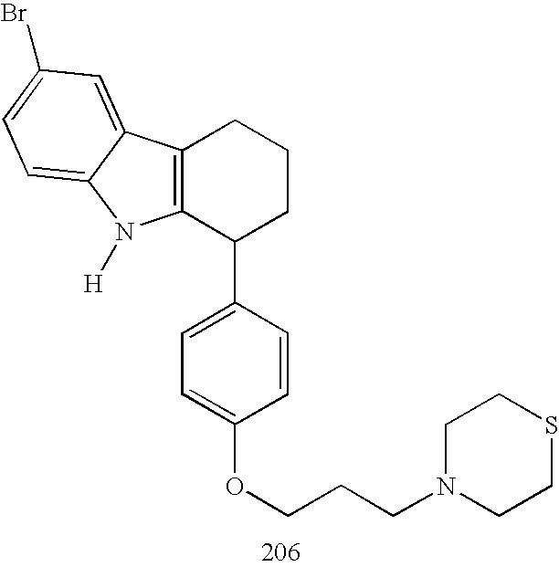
C12=C(C(C3=CC=C(OCCCN4CCSCC4)C=C3)CCC1)N([H])C1=CC=C(Br)C=C21
